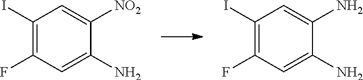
C1(I)=C(F)C=C(N)C([NO2])=C1.C1(I)=C(F)C=C(N)C(N)=C1
